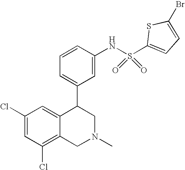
C1(Cl)=C2C(=CC(Cl)=C1)C(C1=CC=CC(NS(=O)(=O)C3=CC=C(Br)S3)=C1)CN(C)C2
